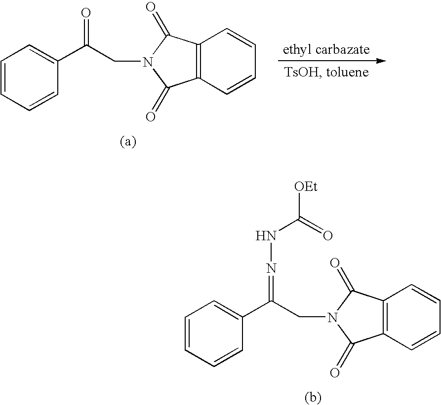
C1=CC=CC(C(CN2C(=O)C3=C(C2=O)C=CC=C3)=NNC([OEt])=O)=C1.C1=CC=CC(C(CN2C(=O)C3=C(C2=O)C=CC=C3)=O)=C1
